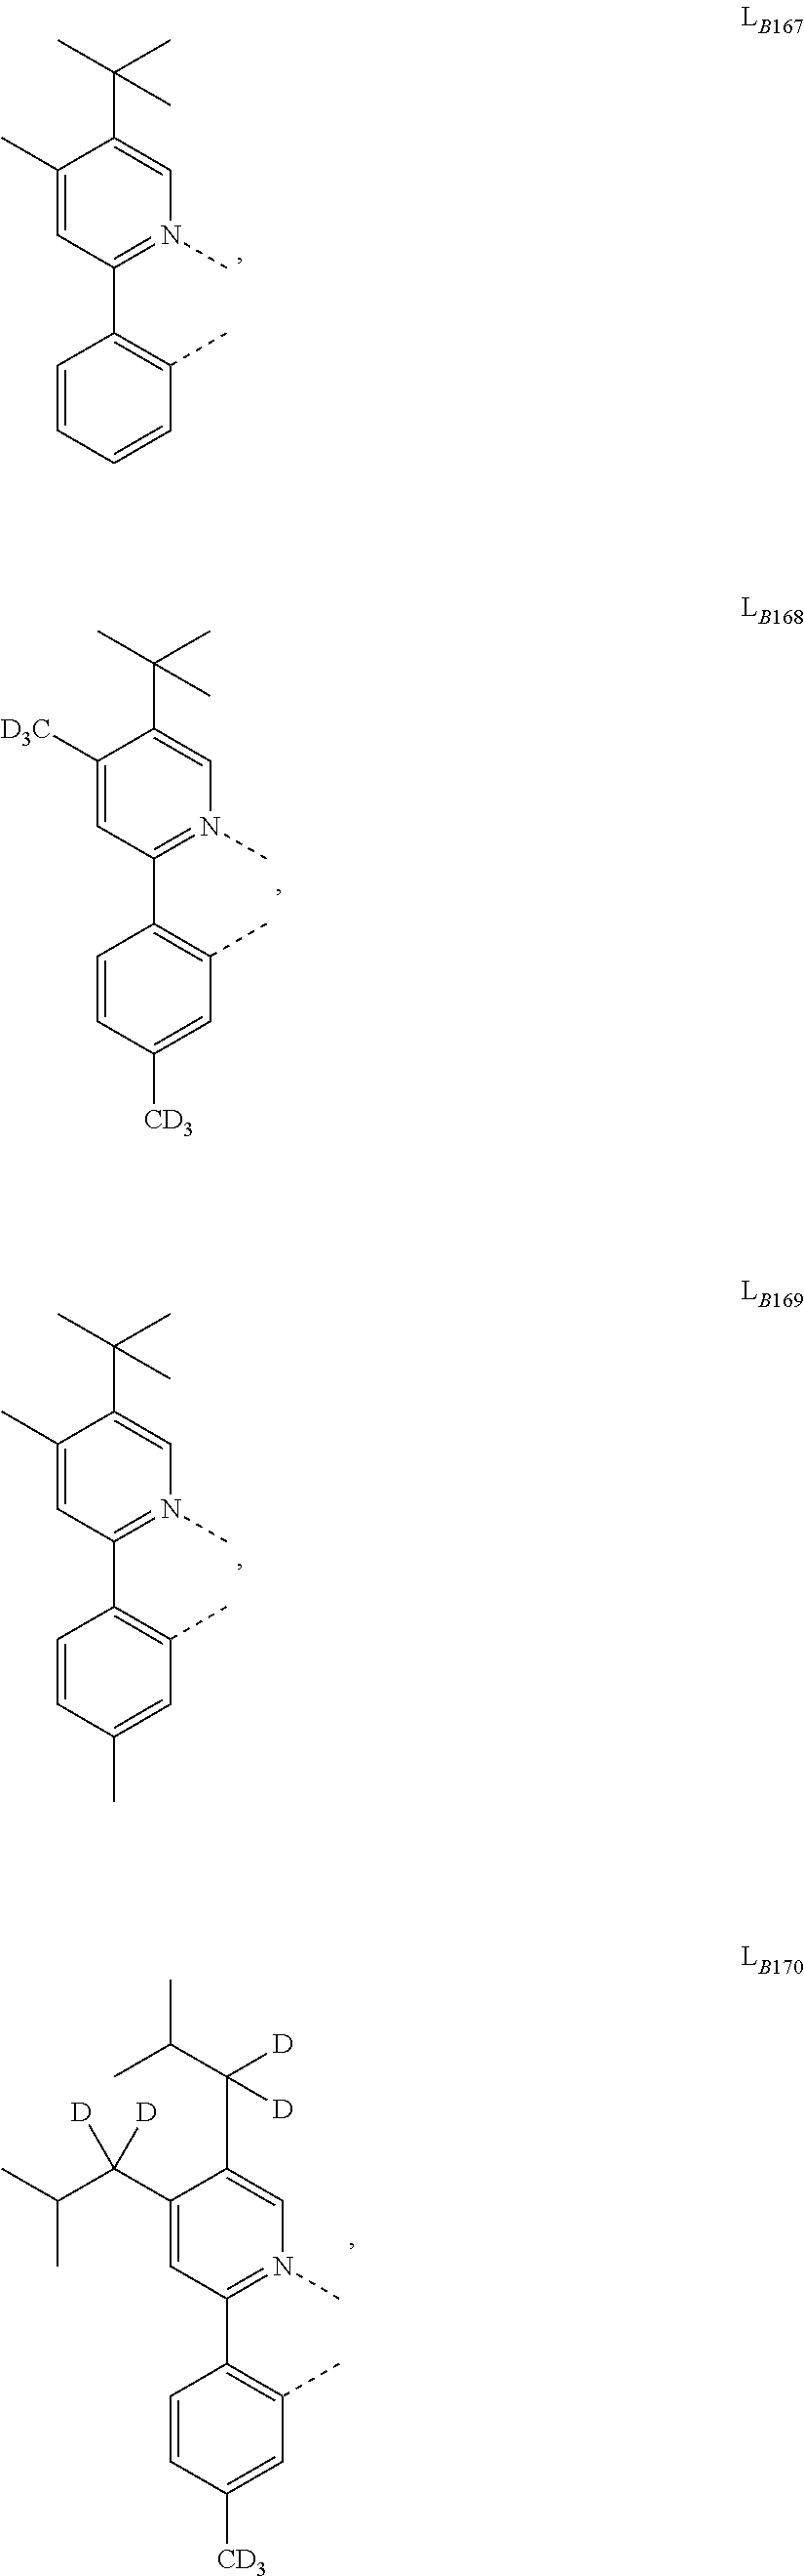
C1=CC=CC(C)=C1C1=N(C)C=C(C(C)(C)C)C(C)=C1.C1=CC([CD3])=CC(C)=C1C1=N(C)C=C(C(C)(C)C)C([D3C])=C1.C1=CC(C)=CC(C)=C1C1=N(C)C=C(C(C)(C)C)C(C)=C1.C1=CC([CD3])=CC(C)=C1C1=N(C)C=C(C(C(C)C)([D])[D])C(C(C(C)C)([D])[D])=C1
